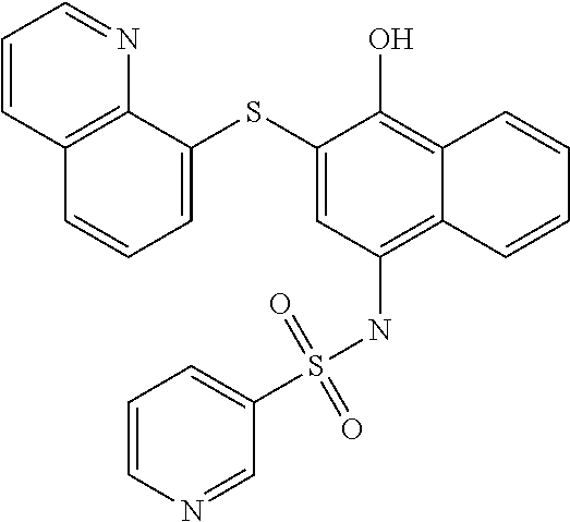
C1=C(SC2=CC=CC3=C2N=CC=C3)C(O)=C2C(=C1NS(C1=CC=CN=C1)(=O)=O)C=CC=C2
